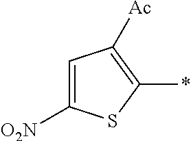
C1([O2N])=CC([Ac])=C(*)S1
